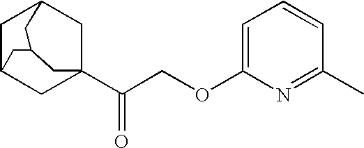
C1C2CC3(C(COC4=CC=CC(C)=N4)=O)CC1CC(C2)C3
